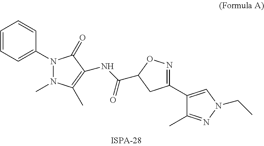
C1=CC=C(N2N(C)C(C)=C(NC(=O)C3ON=C(C4=CN(CC)N=C4C)C3)C2=O)C=C1
